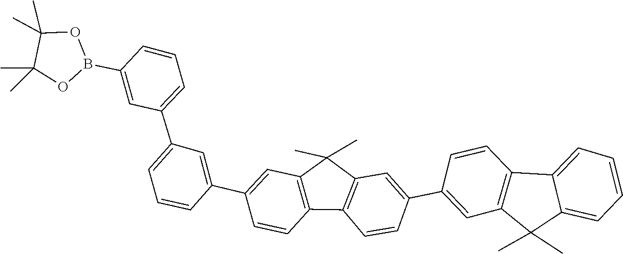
C1=CC=C(C2=CC=CC(C3=CC4=C(C5=C(C4(C)C)C=C(C4=CC6=C(C=C4)C4=CC=CC=C4C6(C)C)C=C5)C=C3)=C2)C=C1B1OC(C)(C)C(C)(C)O1
